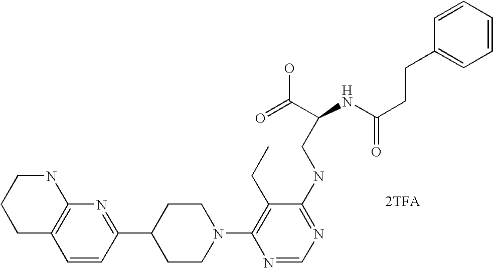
[2TFA].C1=CC(C2CCN(C3=C(CC)C(NCC(NC(CCC4=CC=CC=C4)=O)C(=O)O)=NC=N3)CC2)=NC2=C1CCCN2
